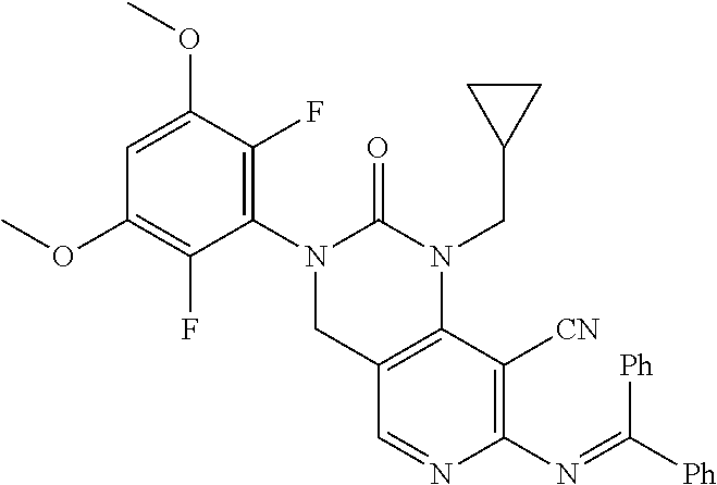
C1=C(OC)C(F)=C(N2CC3=C(N(CC4CC4)C2=O)C([CN])=C(N=C([Ph])[Ph])N=C3)C(F)=C1OC
